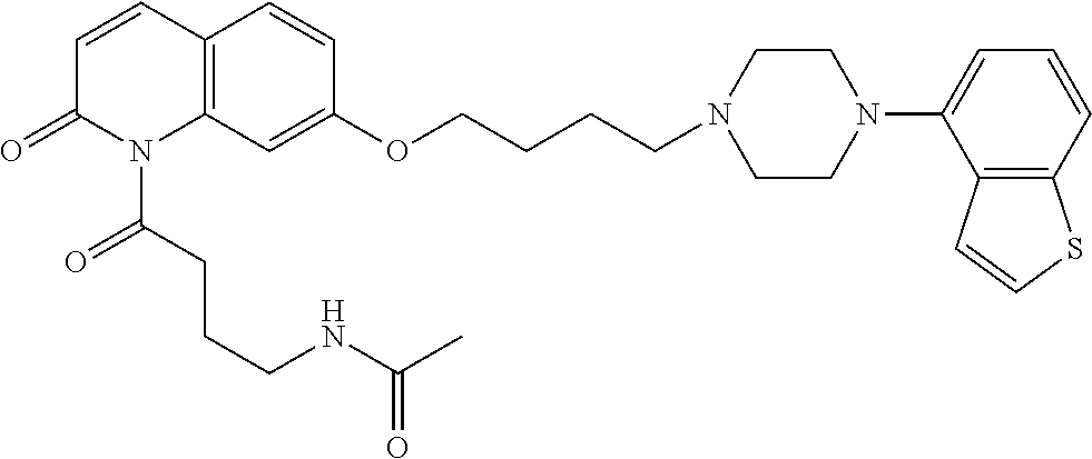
C1=CC2=C(N(C(CCCNC(C)=O)=O)C1=O)C=C(OCCCCN1CCN(C3=CC=CC4=C3C=CS4)CC1)C=C2
